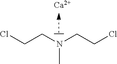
ClCCN(CCCl)C.[Ca]
